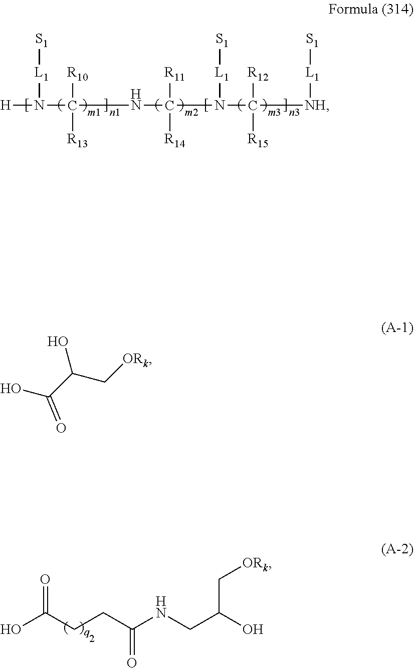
OC(CCC(NCC(O)C[ORk])=O)=O.[H]N([L1][S1])C(NC(N([L1][S1])C([NH][L1][S1])([R12])[R15])([R11])[R14])([R10])[R13].C(C(C[ORk])O)(=O)O
